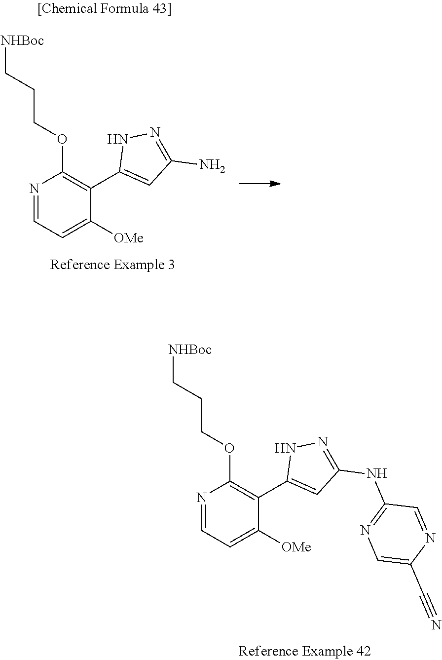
N1=CC=C([OMe])C(C2=CC(NC3=NC=C(C#N)N=C3)=NN2)=C1OCCC[NHBoc].N1=CC=C([OMe])C(C2=CC(N)=NN2)=C1OCCC[NHBoc]
